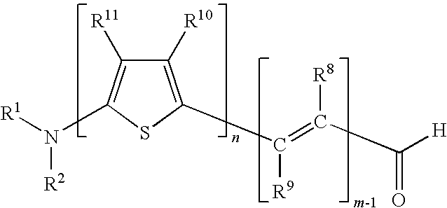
C1([R10])=C(C(=C(C([H])=O)[R8])[R9])SC(N([R1])[R2])=C1[R11]
